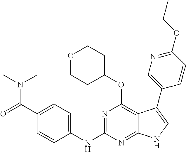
C1(C(=O)N(C)C)=CC=C(NC2=NC(OC3CCOCC3)=C3C(=N2)NC=C3C2=CN=C(OCC)C=C2)C(C)=C1
